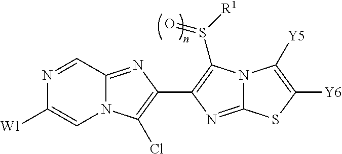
N1=CC2=NC(C3=C(S([R1])=O)N4C(=N3)SC([Y6])=C4[Y5])=C(Cl)N2C=C1[W1]
